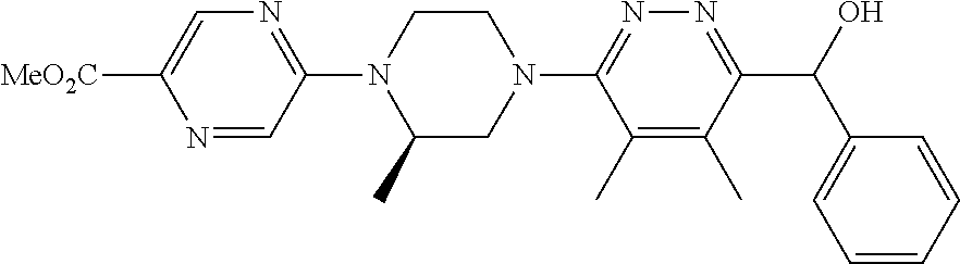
C1(C)=C(C)C(C(C2=CC=CC=C2)O)=NN=C1N1CCN(C2=NC=C([MeO2C])N=C2)C(C)C1
